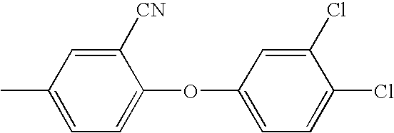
CC1=CC=C(OC2=CC=C(Cl)C(Cl)=C2)C([CN])=C1
